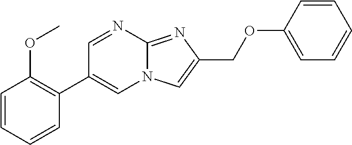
C1=NC2=NC(COC3=CC=CC=C3)=CN2C=C1C1=C(OC)C=CC=C1
